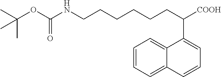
C(CCCCCC([COOH])C1=CC=CC2=CC=CC=C12)NC(OC(C)(C)C)=O
